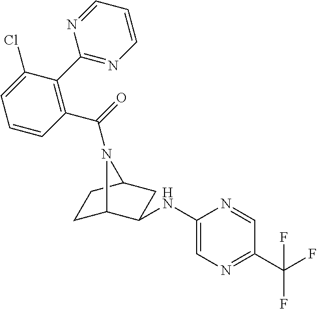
C1C2C(NC3=CN=C(C(F)(F)F)C=N3)CC(C1)N2C(=O)C1=C(C2=NC=CC=N2)C(Cl)=CC=C1
